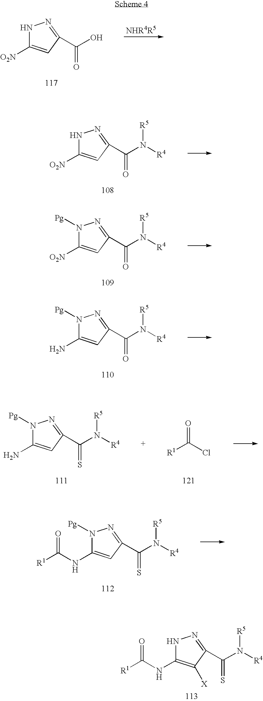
N1C([O2N])=CC(C(O)=O)=N1.N1C([O2N])=CC(C(N([R4])[R5])=O)=N1.N1([Pg])C([O2N])=CC(C(N([R4])[R5])=O)=N1.N1([Pg])C(N)=CC(C(N([R4])[R5])=O)=N1.[R1]C(Cl)=O.N1([Pg])C(N)=CC(C(N([R4])[R5])=S)=N1.N1([Pg])C(NC([R1])=O)=CC(C(N([R4])[R5])=S)=N1.N1C(NC([R1])=O)=C([X])C(C(N([R4])[R5])=S)=N1
